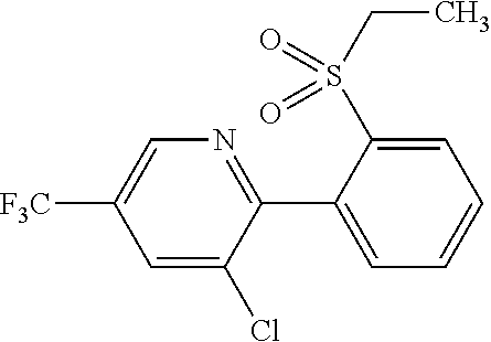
C1=C(Cl)C(C2=CC=CC=C2S(CC)(=O)=O)=NC=C1[F3C]
